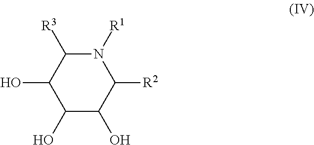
C1(O)C(O)C(O)C([R2])N([R1])C1[R3]
